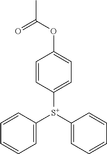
C1=CC=C([S+](C2=CC=C(OC(=O)C)C=C2)C2=CC=CC=C2)C=C1
